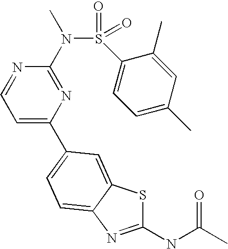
C1(NC(C)=O)=NC2=CC=C(C3=CC=NC(N(C)S(=O)(C4=CC=C(C)C=C4C)=O)=N3)C=C2S1
